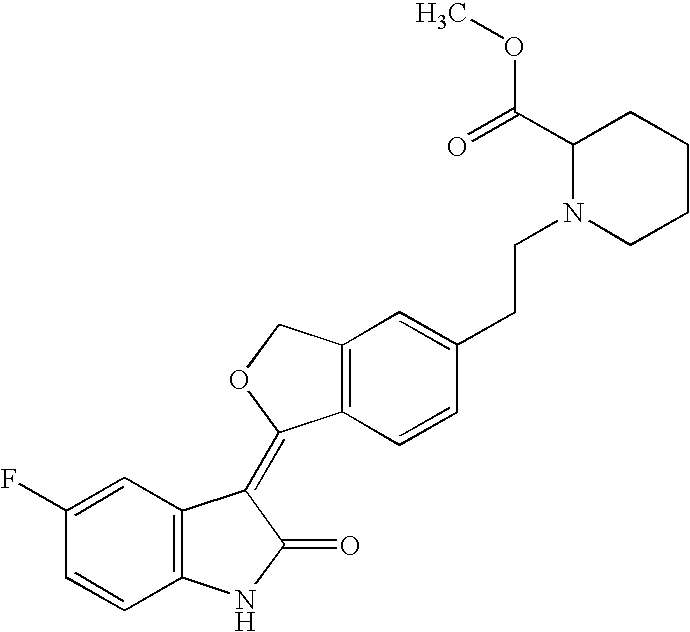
C1=C(F)C=CC2=C1C(=C1C3=C(CO1)C=C(CCN1CCCCC1C(=O)OC)C=C3)C(=O)N2
